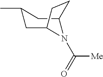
C1(C)CC2N(C(=O)[Me])C(C1)CC2
